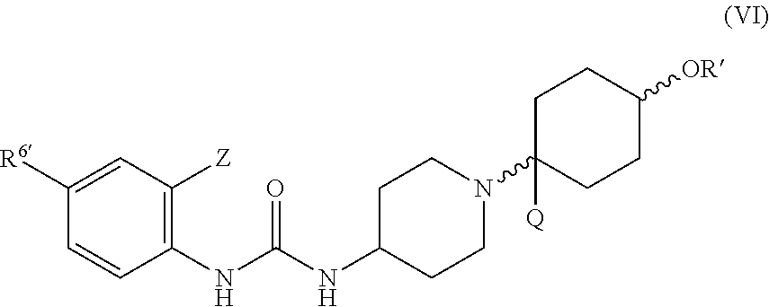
C1(NC(NC2CCN(C3([Q])CCC([OR])CC3)CC2)=O)=C([Z])C=C([R6])C=C1
